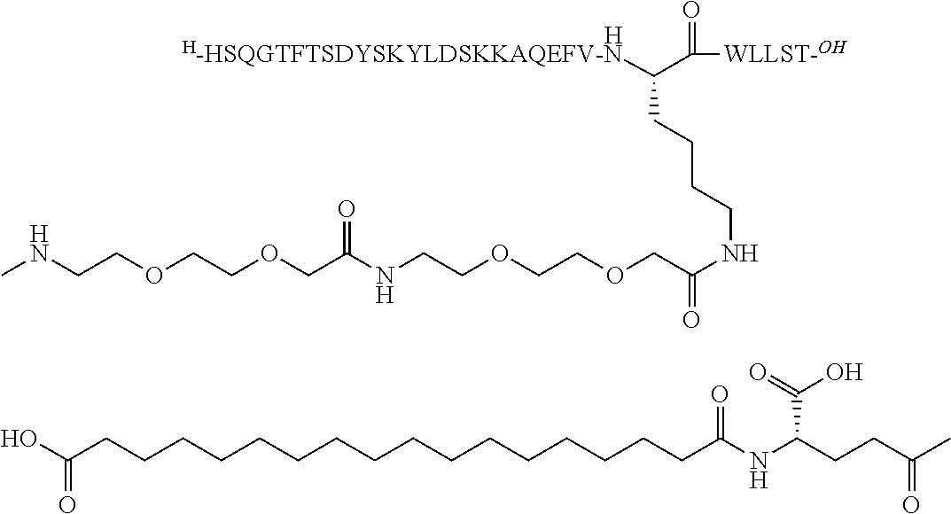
O(CC(NCCOCCOCC(NCCCCC(C(=O)[WLLST-OH])[H-HSQGTFTSDYSKYLDSKKAQEFV-N])=O)=O)CCOCCNC.[H].OC(CCCCCCCCCCCCCCCCC(NC(CCC(C)=O)C(O)=O)=O)=O
